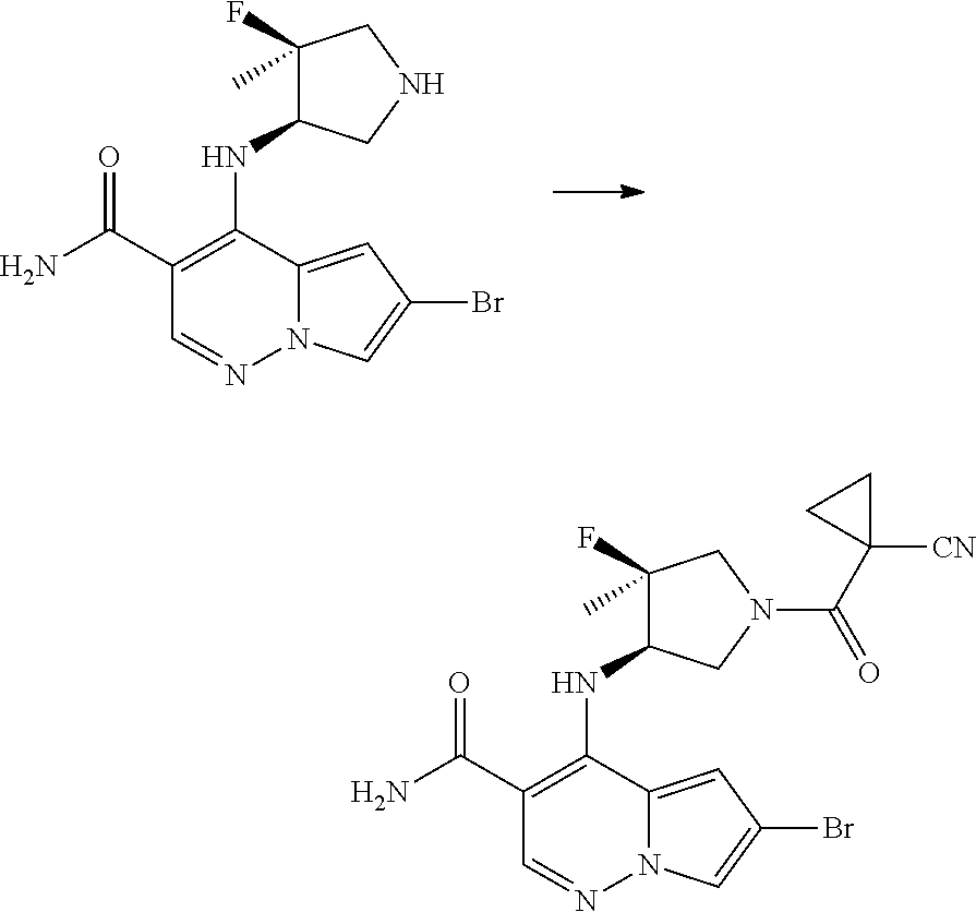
C1(C(N)=O)=C(NC2C(F)(C)CNC2)C2=CC(Br)=CN2N=C1.C1(C(N)=O)=C(NC2C(F)(C)CN(C(C3([CN])CC3)=O)C2)C2=CC(Br)=CN2N=C1
